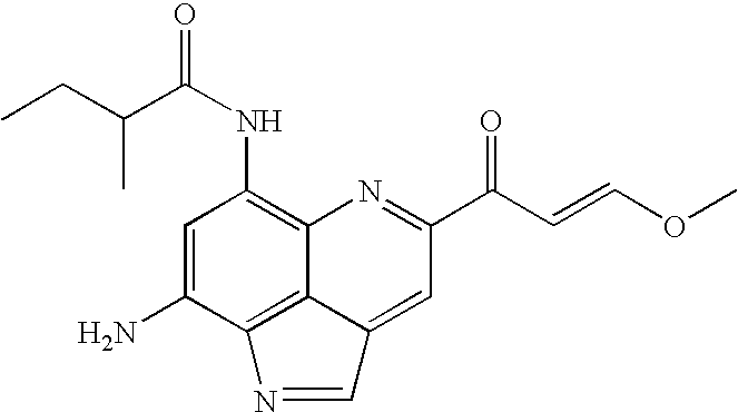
C1=C(N)C2=C3C(=C1NC(=O)C(CC)C)N=C(C(C=COC)=O)C=C3C=N2
